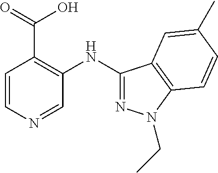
CCN1N=C(NC2=C(C(=O)O)C=CN=C2)C2=C1C=CC(C)=C2
